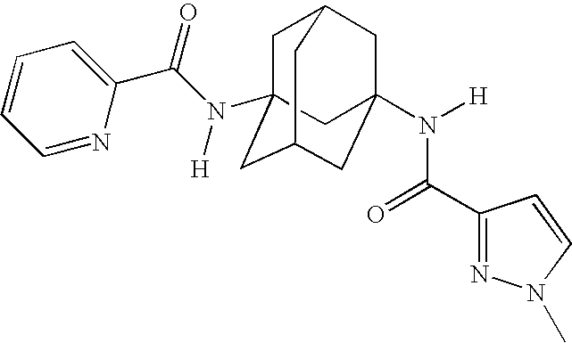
C1C2(N(C(C3=CC=CC=N3)=O)[H])CC3CC(N([H])C(C4=NN(C)C=C4)=O)(CC1C3)C2
